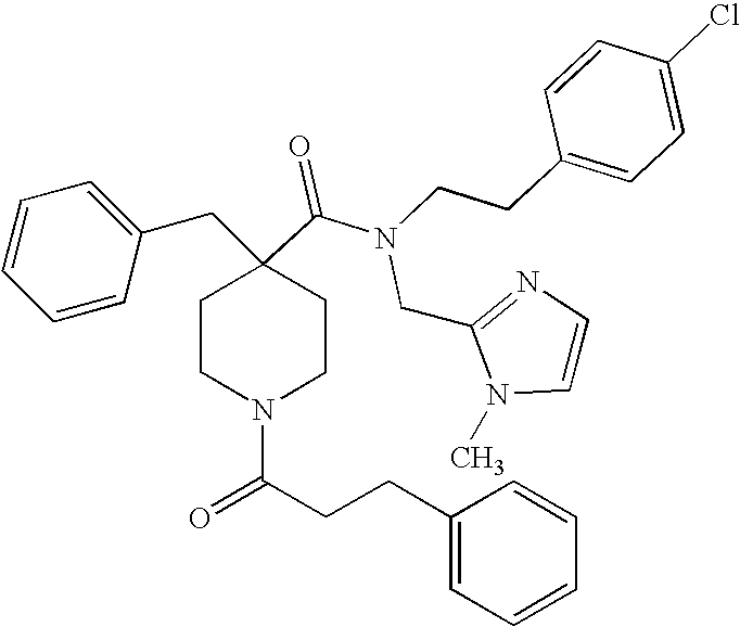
C1=CC=CC(CC2(C(=O)N(CCC3=CC=C(Cl)C=C3)CC3=NC=CN3C)CCN(C(CCC3=CC=CC=C3)=O)CC2)=C1
